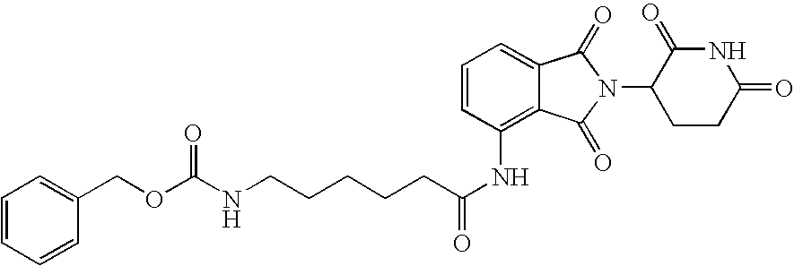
C1=C2C(=C(NC(CCCCCNC(OCC3=CC=CC=C3)=O)=O)C=C1)C(=O)N(C1CCC(=O)NC1=O)C2=O
